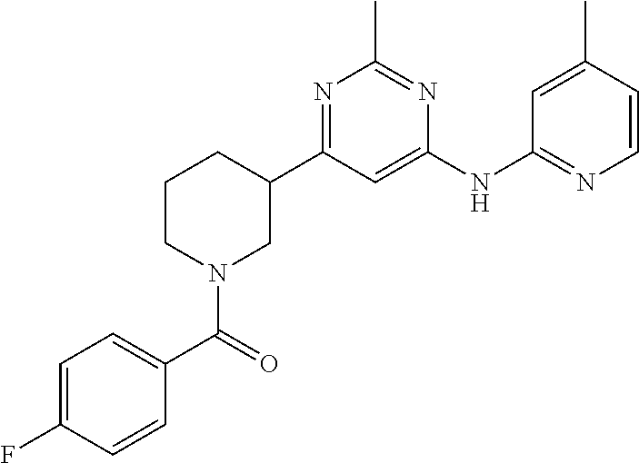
C1(NC2=NC=CC(C)=C2)=CC(C2CCCN(C(=O)C3=CC=C(F)C=C3)C2)=NC(C)=N1
